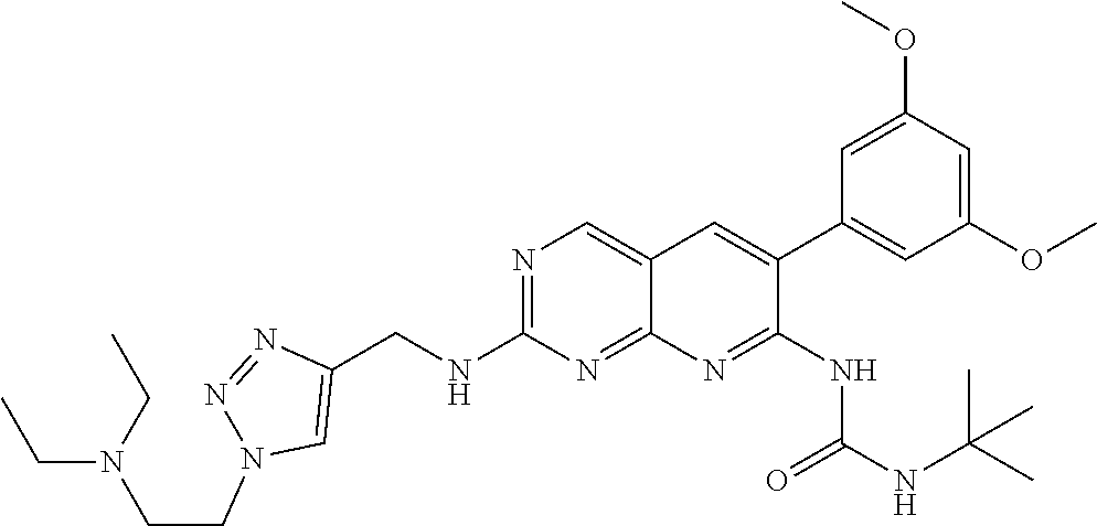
N1=C(NCC2=CN(CCN(CC)CC)N=N2)N=C2C(=C1)C=C(C1=CC(OC)=CC(OC)=C1)C(NC(=O)NC(C)(C)C)=N2
